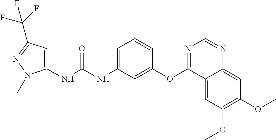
N(C(NC1=CC=CC(OC2=NC=NC3=CC(OC)=C(OC)C=C23)=C1)=O)C1=CC(C(F)(F)F)=NN1C
